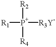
[R1][P+]([R3Y-])([R2])[R4]
